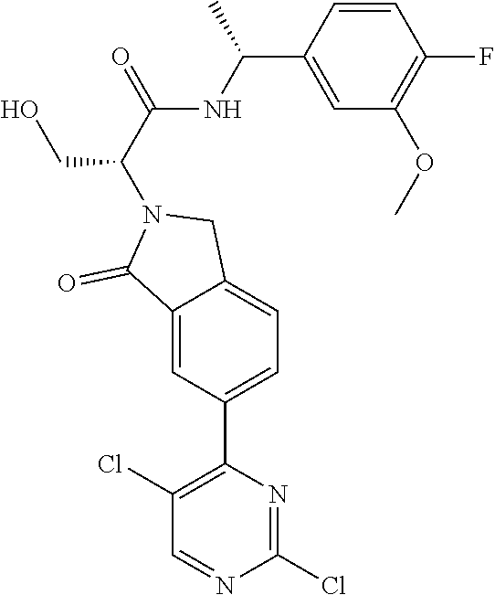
C1(Cl)=NC(C2=CC=C3C(=C2)C(=O)N(C(CO)C(NC(C)C2=CC(OC)=C(F)C=C2)=O)C3)=C(Cl)C=N1
